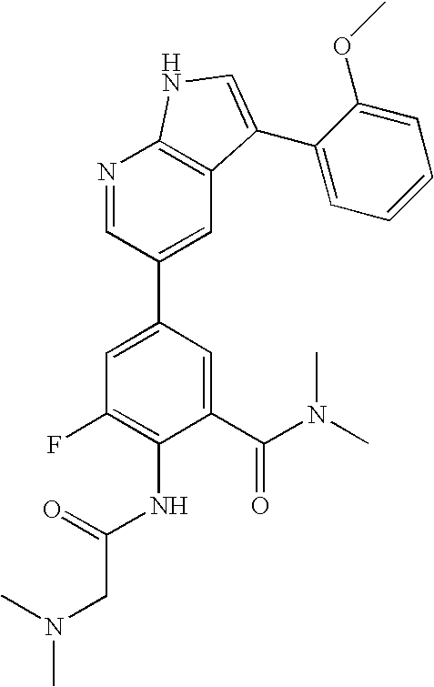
C1(C(N(C)C)=O)=CC(C2=CC3=C(N=C2)NC=C3C2=CC=CC=C2OC)=CC(F)=C1NC(CN(C)C)=O
